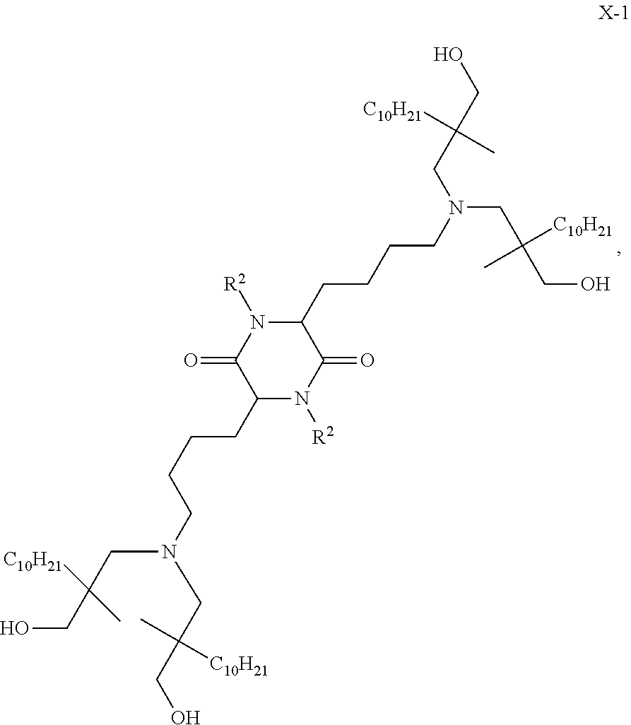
C1(CCCCN(CC(CO)(C)[C10H21])CC(CO)([C10H21])C)N([R2])C(=O)C(CCCCN(CC(CO)([C10H21])C)CC(CO)([C10H21])C)N([R2])C1=O
